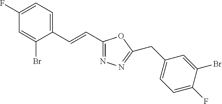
C1(F)=CC=C(C=CC2=NN=C(CC3=CC=C(F)C(Br)=C3)O2)C(Br)=C1
